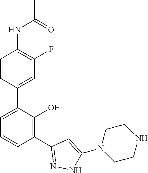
C1(NC(C)=O)=C(F)C=C(C2=CC=CC(C3=NNC(N4CCNCC4)=C3)=C2O)C=C1
